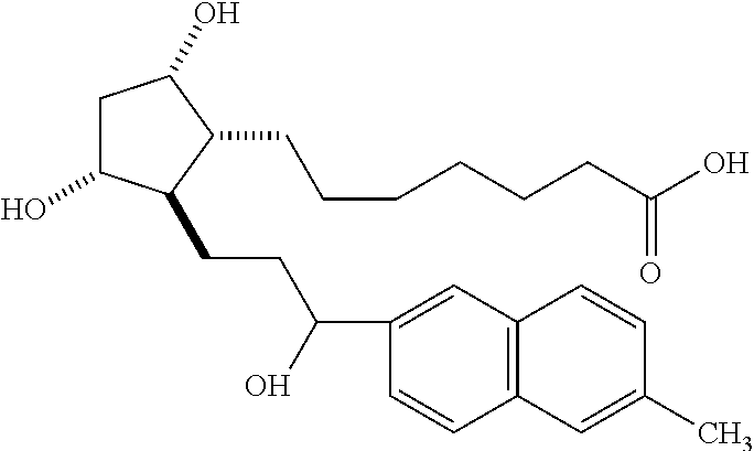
C(CCCCCC(O)=O)C1C(CCC(O)C2=CC3=C(C=C2)C=C(C)C=C3)C(O)CC1O
